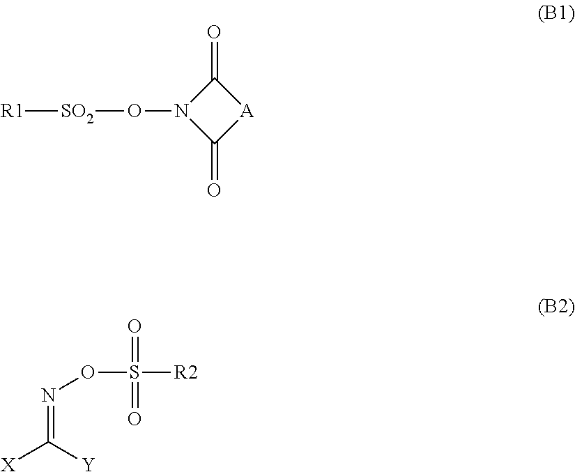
C1(=O)N(O[SO2][R1])C(=O)[A]1.N(=C([Y])[X])OS([R2])(=O)=O
